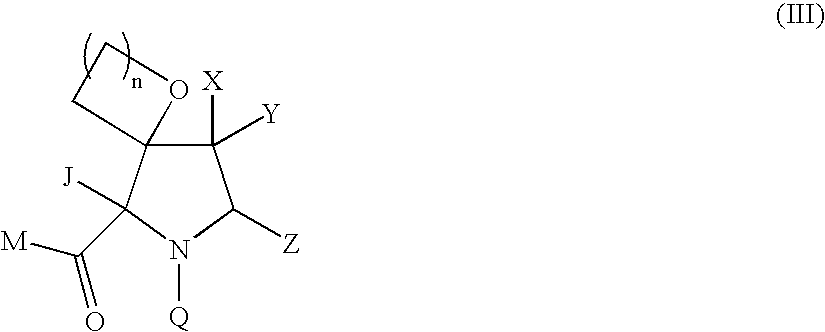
C1([X])([Y])C([Z])N([Q])C([J])(C([M])=O)C12CCO2
